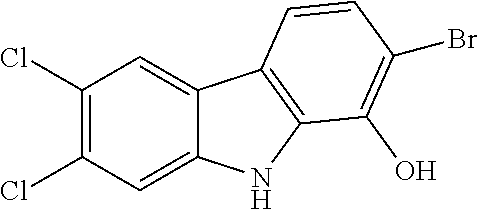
C1(Cl)=C(Cl)C=C2C(=C1)C1=C(N2)C(O)=C(Br)C=C1
